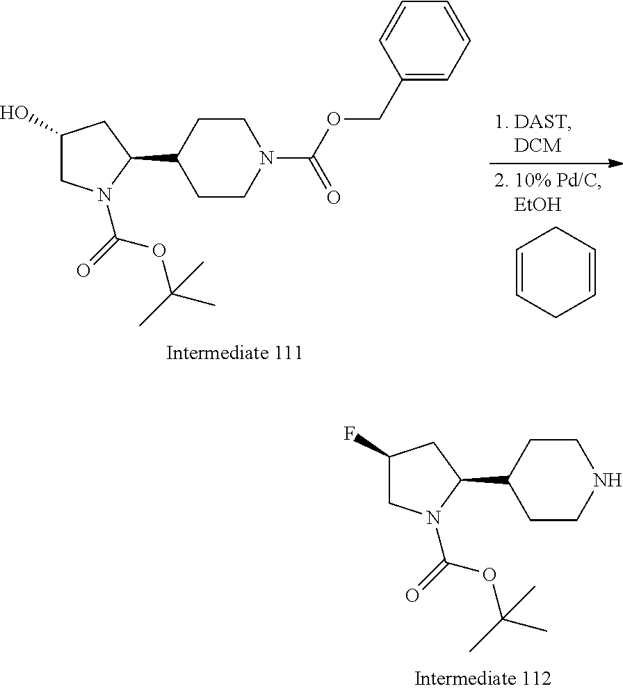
C1=CCC=CC1.C1(COC(=O)N2CCC(C3CC(O)CN3C(OC(C)(C)C)=O)CC2)=CC=CC=C1.N1CCC(C2CC(F)CN2C(OC(C)(C)C)=O)CC1
